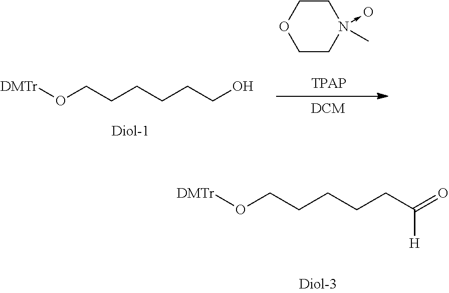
O(CCCCCC(=O)[H])[DMTr].O(CCCCCCO)[DMTr].C1COCCN1(->O)C
